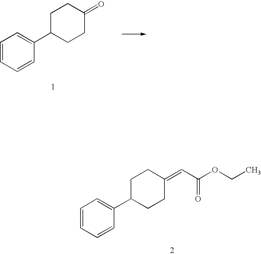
C1=CC=CC(C2CCC(=O)CC2)=C1.C1=CC=CC(C2CCC(=CC(OCC)=O)CC2)=C1
